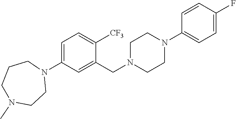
C1=C(N2CCCN(C)CC2)C=C(CN2CCN(C3=CC=C(F)C=C3)CC2)C([CF3])=C1
